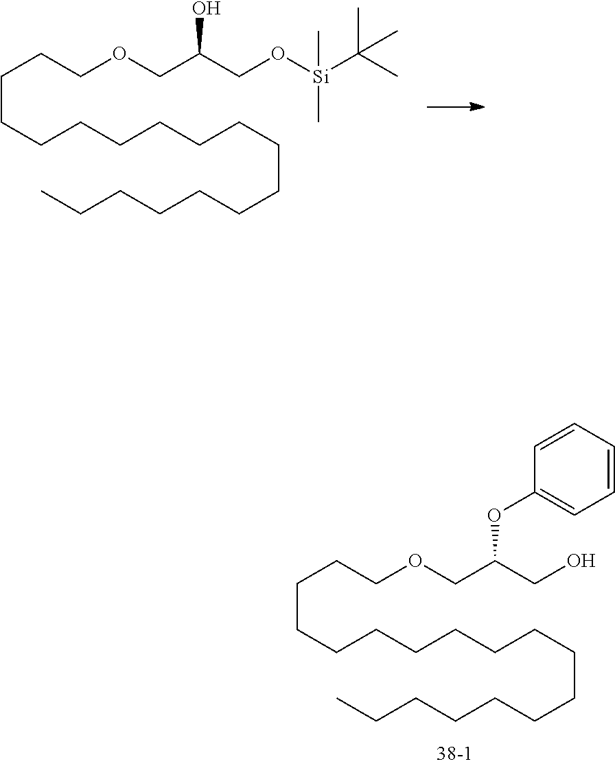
C(CCCCCCCCCCCCC)CCCCOCC(CO[Si](C(C)(C)C)(C)C)O.C(CCCCCCCCCCCCC)CCCCOCC(CO)OC1=CC=CC=C1
